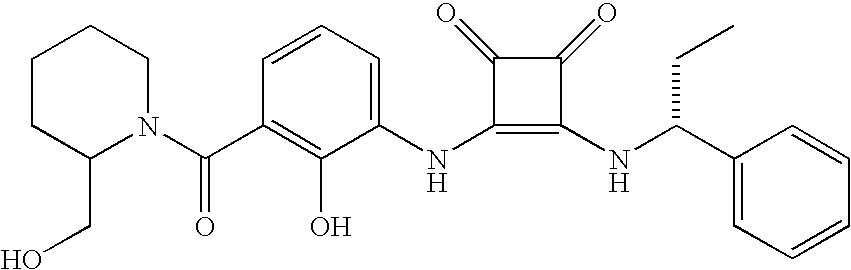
N(C1=C(NC(CC)C2=CC=CC=C2)C(=O)C1=O)C1=CC=CC(C(=O)N2C(CO)CCCC2)=C1O
